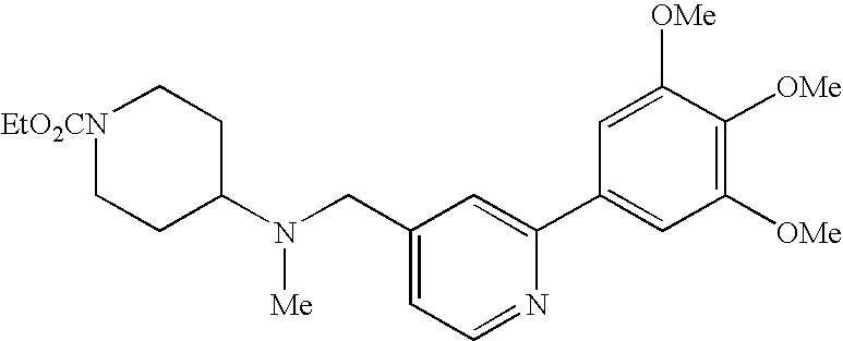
[EtO2CN]1CCC(N(CC2=CC=NC(C3=CC([OMe])=C([OMe])C([OMe])=C3)=C2)[Me])CC1
